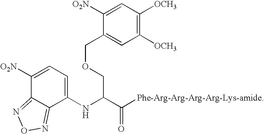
C1(NC(C([Phe-Arg-Arg-Arg-Arg-Lys-amide])=O)COCC2=CC([OCH3])=C([OCH3])C=C2[O2N])=CC=C([O2N])C2=NON=C12
